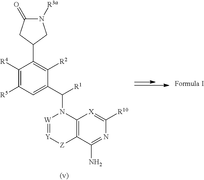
C1([R4])=C([R5])C=C(C([R1])N2C3=C(C(N)=NC([R10])=[X]3)[Z][Y]=[W]2)C([R2])=C1C1CN([R3a])C(=O)C1
